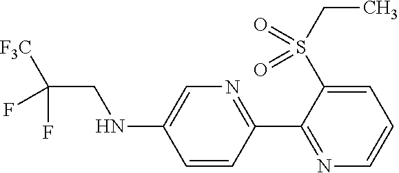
C1=CC(C2=NC=CC=C2S(CC)(=O)=O)=NC=C1NCC(F)(F)[F3C]
